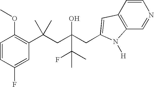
C1=CC(F)=CC(C(CC(CC2=CC3=C(C=NC=C3)N2[H])(O)C(F)(C)C)(C)C)=C1OC
